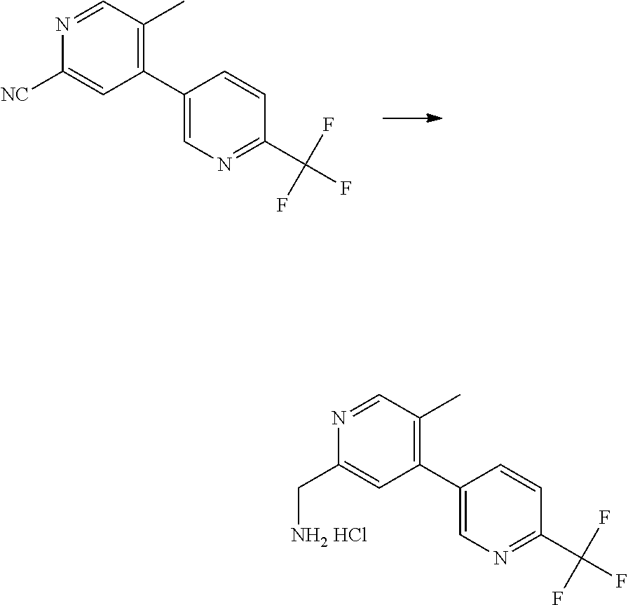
C1=NC([NC])=CC(C2=CN=C(C(F)(F)F)C=C2)=C1C.C1=NC(C[NH2 HCl])=CC(C2=CN=C(C(F)(F)F)C=C2)=C1C
